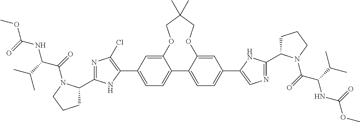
O1C2=CC(C3=C(Cl)N=C(C4CCCN4C(=O)C(C(C)C)NC(OC)=O)N3)=CC=C2C2=CC=C(C3=CN=C(C4CCCN4C(=O)C(C(C)C)NC(OC)=O)N3)C=C2OCC(C)(C)C1
